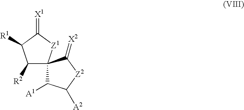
C1([R2])C2([Z1]C(=[X1])C1[R1])C([A1])C([A2])[Z2]C2=[X2]
